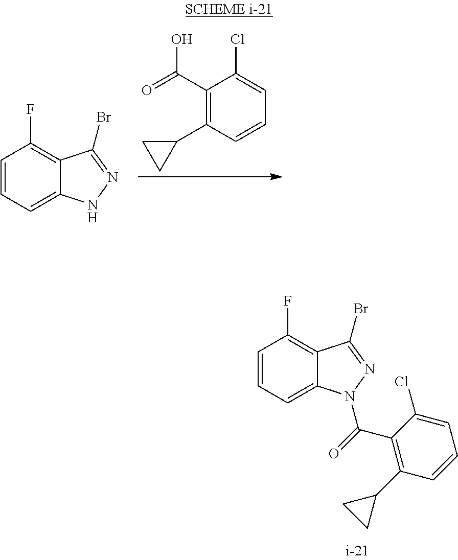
C1=CC=C2C(=C1F)C(Br)=NN2C(=O)C1=C(C2CC2)C=CC=C1Cl.C1=CC=C2C(=C1F)C(Br)=NN2.C1(C(=O)O)=C(C2CC2)C=CC=C1Cl
